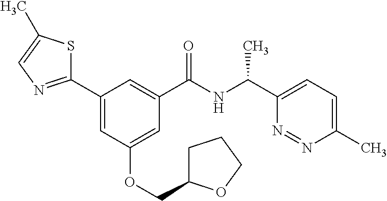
C1(C2=CC(OCC3CCCO3)=CC(C(NC(C3=CC=C(C)N=N3)C)=O)=C2)=NC=C(C)S1
